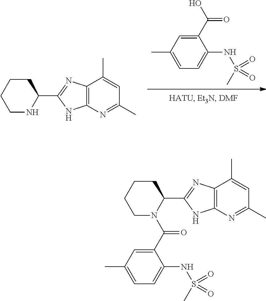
OC(C1=CC(C)=CC=C1NS(=O)(C)=O)=O.C1NC(C2=NC3=C(N2)N=C(C)C=C3C)CCC1.C1CCCC(C2=NC3=C(N2)N=C(C)C=C3C)N1C(C1=CC(C)=CC=C1NS(=O)(C)=O)=O
